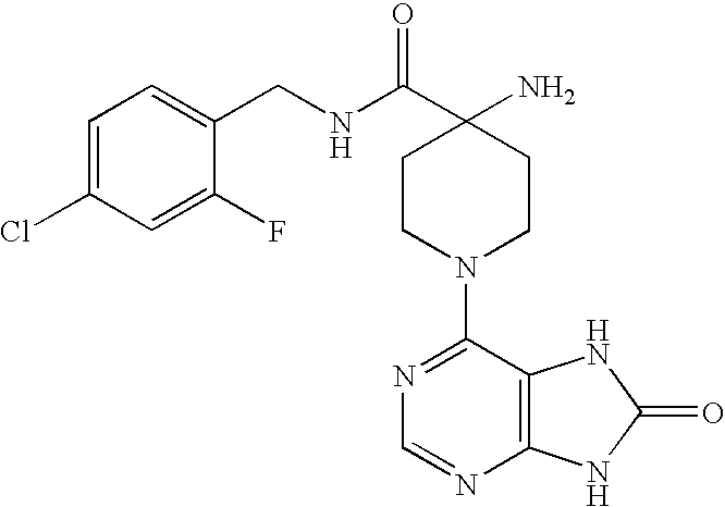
C1=C(Cl)C=C(F)C(CNC(C2(N)CCN(C3=NC=NC4=C3NC(=O)N4)CC2)=O)=C1
